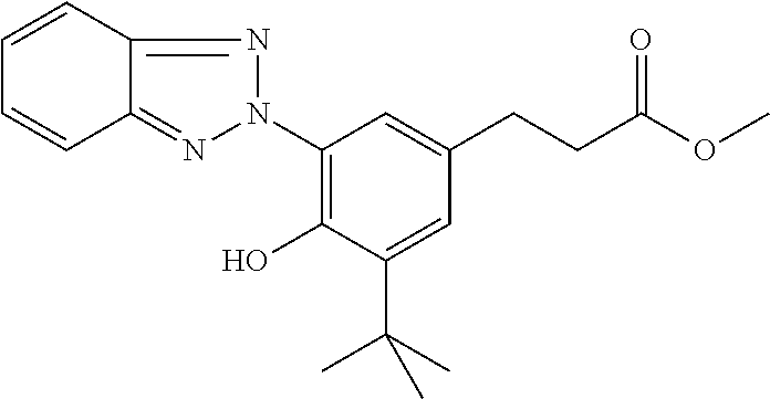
C1=C(CCC(=O)OC)C=C(C(C)(C)C)C(O)=C1N1N=C2C(=N1)C=CC=C2
